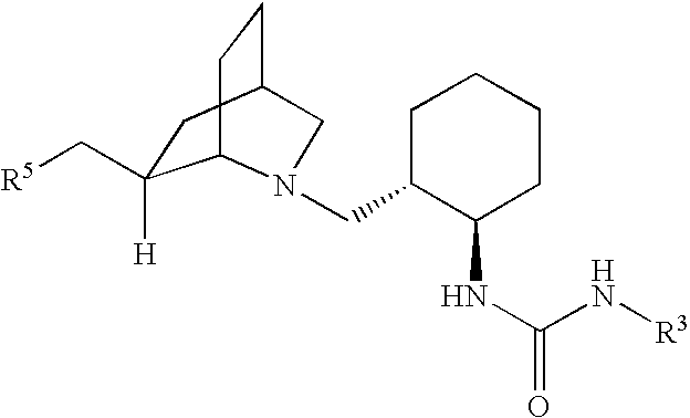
C1([H])(C[R5])CC2CCC1N(CC1C(NC(=O)N[R3])CCCC1)C2
